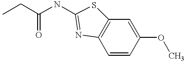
C1=CC(OC)=CC2=C1N=C(NC(CC)=O)S2
